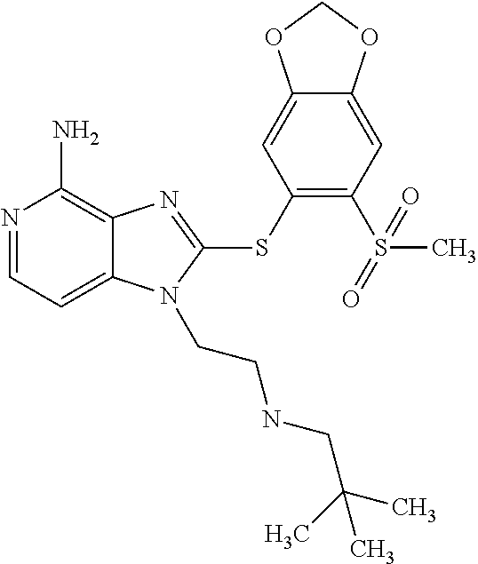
N1=CC=C2C(=C1N)N=C(SC1=C(S(=O)(C)=O)C=C3C(=C1)OCO3)N2CCNCC(C)(C)C
